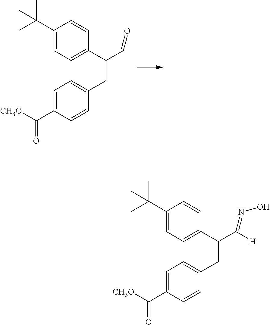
C(C)(C1=CC=C(C(C=O)CC2=CC=C(C([CH3O])=O)C=C2)C=C1)(C)C.C(C)(C1=CC=C(C(C(=NO)[H])CC2=CC=C(C([CH3O])=O)C=C2)C=C1)(C)C
